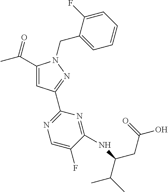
C1(C(C)=O)=CC(C2=NC=C(F)C(NC(CC(O)=O)C(C)C)=N2)=NN1CC1=CC=CC=C1F
